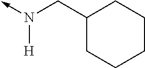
N([H])(CC1CCCCC1)->C
